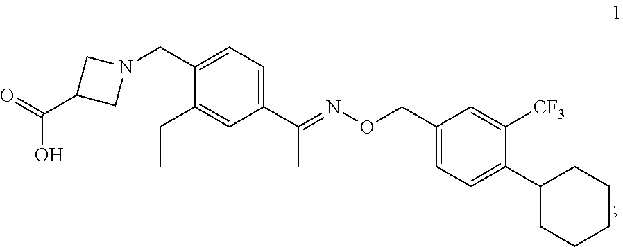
N1(CC2=CC=C(C(C)=NOCC3=CC=C(C4CCCCC4)C([CF3])=C3)C=C2CC)CC(C(=O)O)C1
